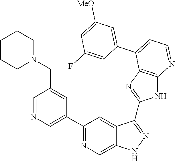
C1(C2=NC=C3C(=C2)C(C2=NC4=C(N2)N=CC=C4C2=CC([MeO])=CC(F)=C2)=NN3)=CN=CC(CN2CCCCC2)=C1
